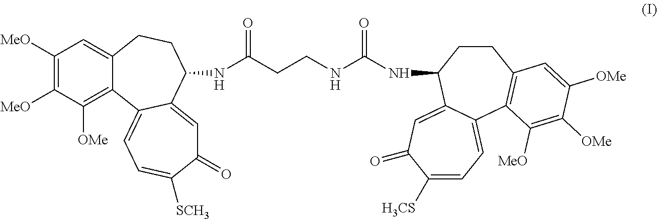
C1([MeO])=C([MeO])C([OMe])=C2C(=C1)CCC(NC(=O)CCNC(NC1CCC3=C(C4=CC=C([H3CS])C(=O)C=C14)C([MeO])=C([OMe])C([OMe])=C3)=O)C1=CC(=O)C([SCH3])=CC=C21
